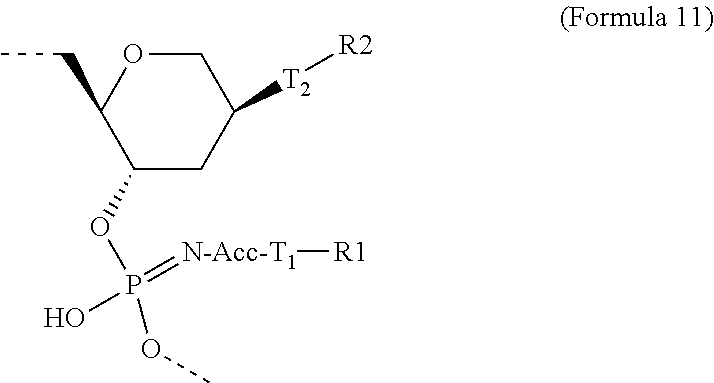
C1(OP(O)(OC)=[N-Acc-T1][R1])CC([T2][R2])COC1CC
